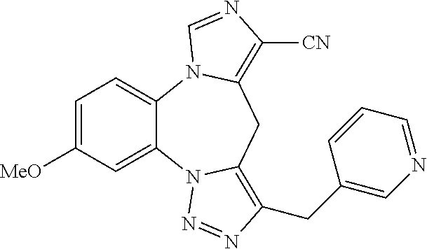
C1=C([MeO])C=C2C(=C1)N1C(=C([CN])N=C1)CC1=C(CC3=CN=CC=C3)N=NN21
